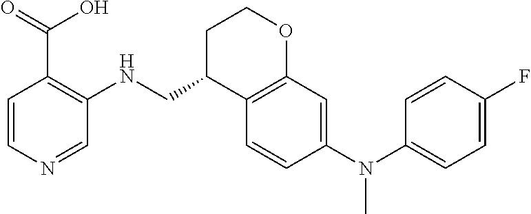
C1C(CNC2=C(C(=O)O)C=CN=C2)C2=C(OC1)C=C(N(C1=CC=C(F)C=C1)C)C=C2
